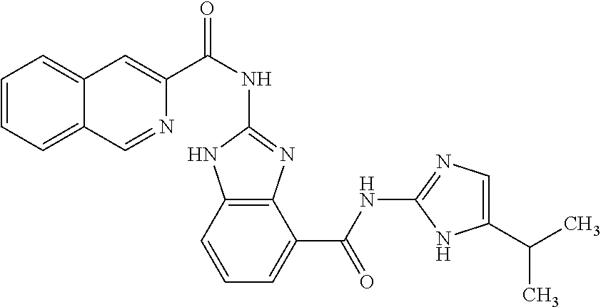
C1=CC=C2C(=C1)C=C(C(NC1=NC3=C(N1)C=CC=C3C(NC1=NC=C(C(C)C)N1)=O)=O)N=C2
